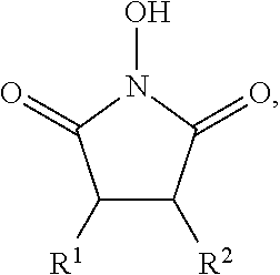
C1([R1])C([R2])C(=O)N(O)C1=O
